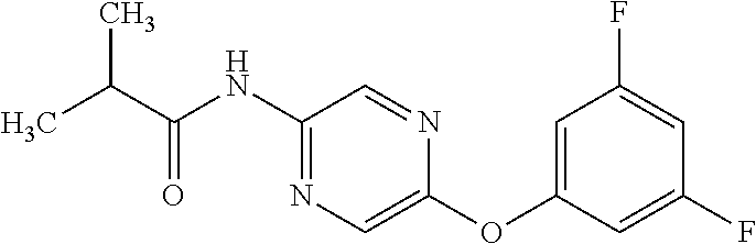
CC(C)C(=O)NC1=NC=C(OC2=CC(F)=CC(F)=C2)N=C1
